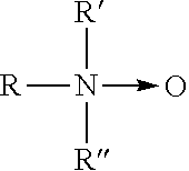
[R]N([R])(->O)[R]
